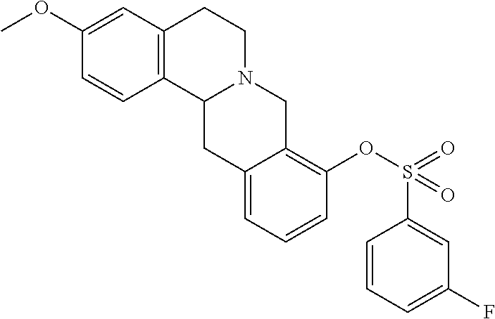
C1=CC2=C(C=C1OC)CCN1C2CC2=CC=CC(OS(=O)(=O)C3=CC(F)=CC=C3)=C2C1
